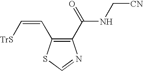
C1(C(NC[CN])=O)=C(C=C[TrS])SC=N1
